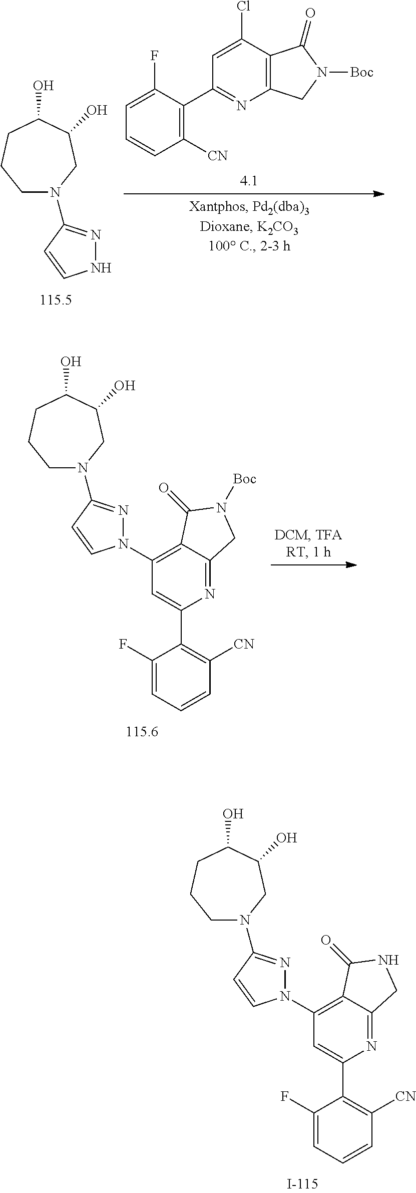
C1([CN])=C(C2=NC3=C(C(Cl)=C2)C(=O)N([Boc])C3)C(F)=CC=C1.N1N=C(N2CCCC(O)C(O)C2)C=C1.C1(F)=CC=CC([CN])=C1C1=CC(N2N=C(N3CCCC(O)C(O)C3)C=C2)=C2C(=N1)CNC2=O.C1(F)=CC=CC([CN])=C1C1=CC(N2N=C(N3CCCC(O)C(O)C3)C=C2)=C2C(=N1)CN([Boc])C2=O
